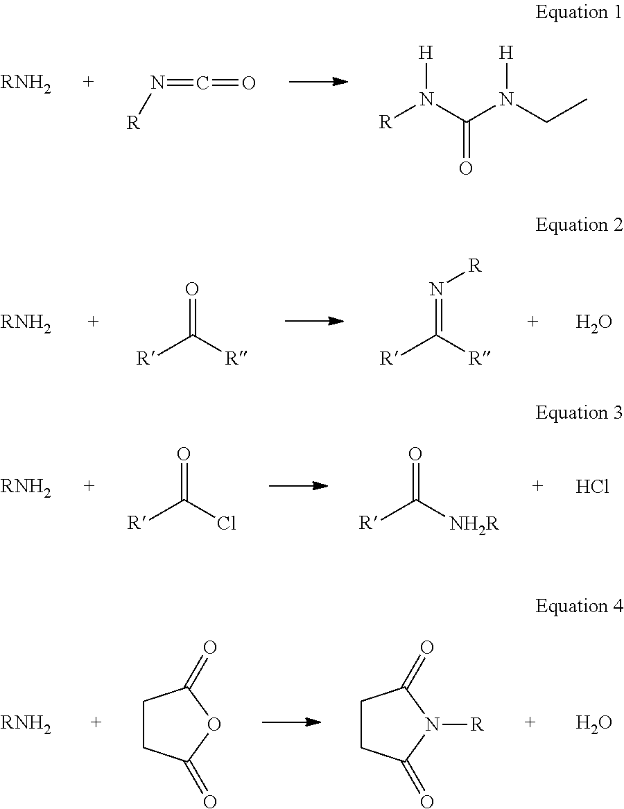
[RNH2].N(=C=O)[R].[H]N(C(N(CC)[H])=O)[R].[RNH2].O=C([R])[R].N(=C([R])[R])[R].O.[RNH2].O=C(Cl)[R].O=C([NH2R])[R].Cl.[RNH2].O.C1CC(=O)OC1=O.C1CC(=O)N([R])C1=O
